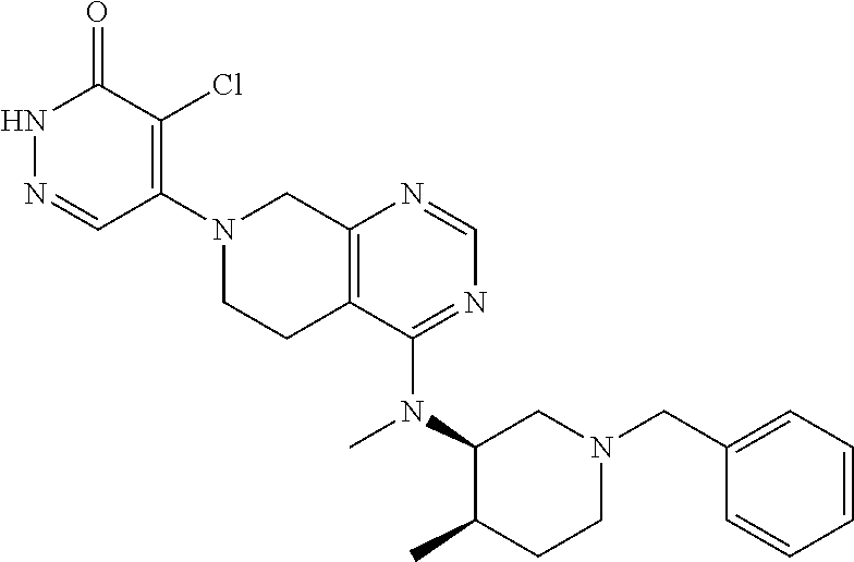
C1=NC2=C(C(N(C)C3C(C)CCN(CC4=CC=CC=C4)C3)=N1)CCN(C1=C(Cl)C(=O)NN=C1)C2
